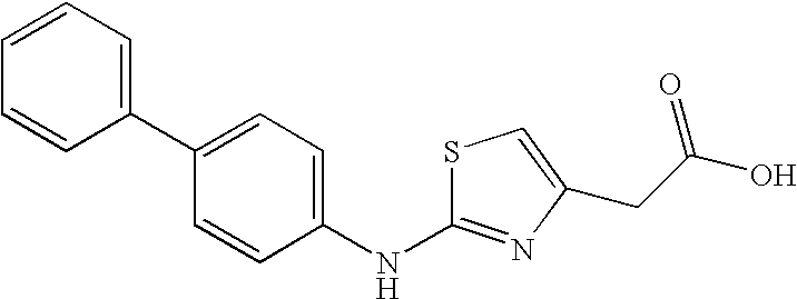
C1(C2=CC=CC=C2)=CC=C(NC2=NC(CC(=O)O)=CS2)C=C1
